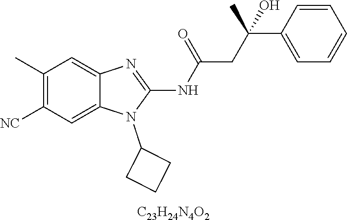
C1(C)=C([NC])C=C2C(=C1)N=C(NC(CC(C1=CC=CC=C1)(C)O)=O)N2C1CCC1.[C23H24N4O2]
